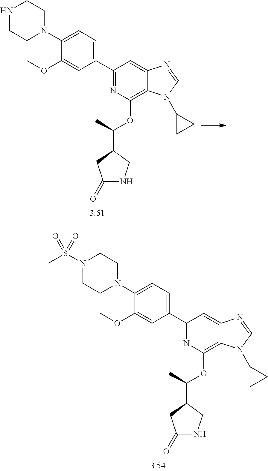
N1(S(C)(=O)=O)CCN(C2=CC=C(C3=NC(OC(C)C4CNC(=O)C4)=C4C(=C3)N=CN4C3CC3)C=C2OC)CC1.N1CCN(C2=CC=C(C3=NC(OC(C)C4CNC(=O)C4)=C4C(=C3)N=CN4C3CC3)C=C2OC)CC1
